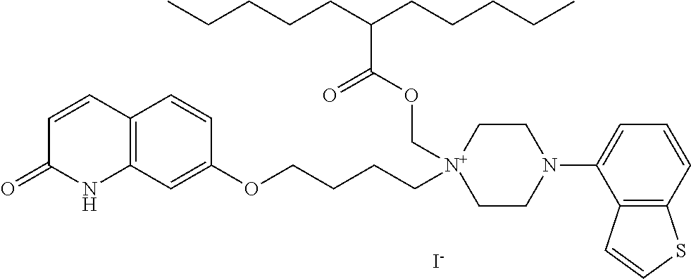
C12=C(C=C(OCCCC[N+]3(COC(C(CCCCC)CCCCC)=O)CCN(C4=CC=CC5=C4C=CS5)CC3)C=C1)NC(=O)C=C2.[I-]
